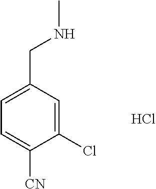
C1=C([CN])C(Cl)=CC(CNC)=C1.Cl
